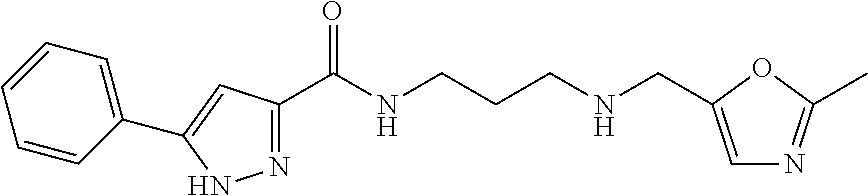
N1=C(C(NCCCNCC2=CN=C(C)O2)=O)C=C(C2=CC=CC=C2)N1
